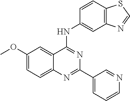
COC1=CC=C2C(=C1)C(NC1=CC3=C(C=C1)SC=N3)=NC(C1=CC=CN=C1)=N2
